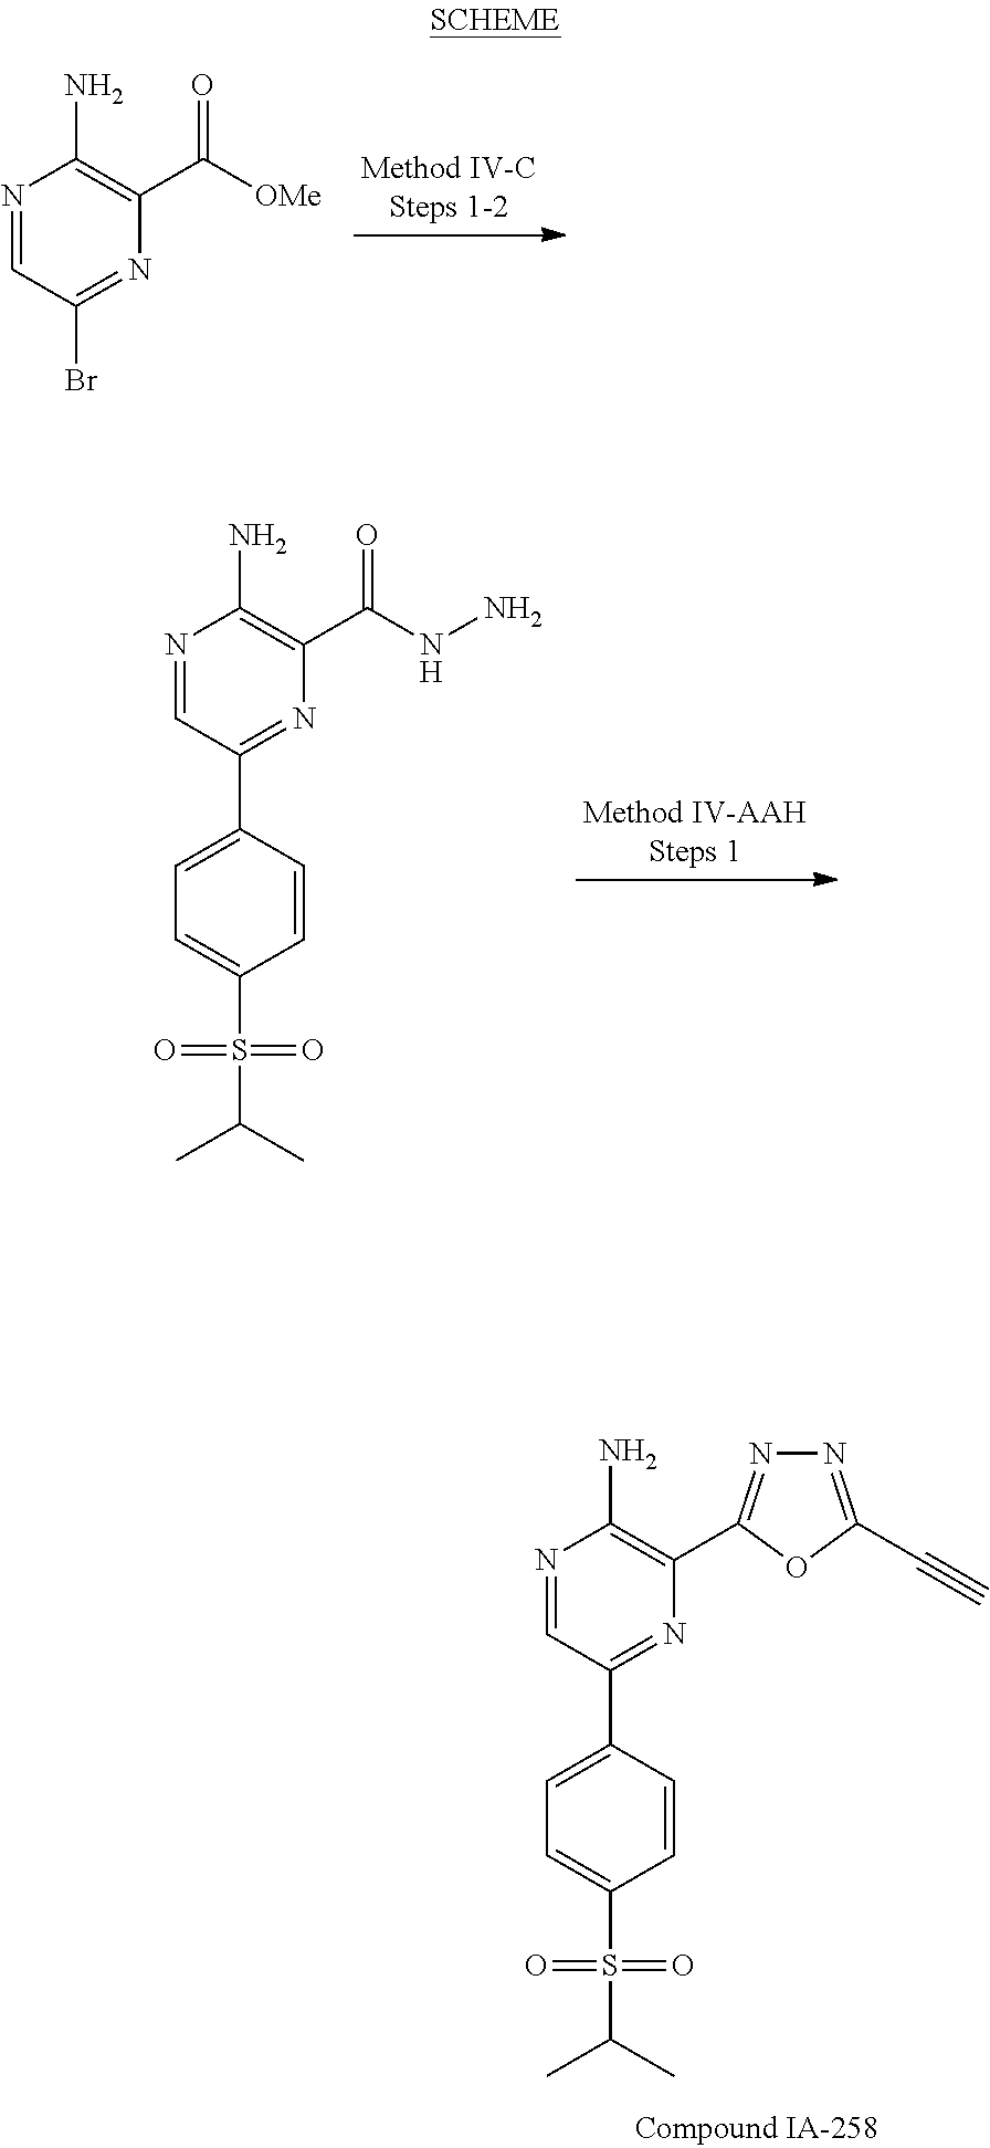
N1=CC(Br)=NC(C([OMe])=O)=C1N.N1=CC(C2=CC=C(S(=O)(=O)C(C)C)C=C2)=NC(C(NN)=O)=C1N.N1=CC(C2=CC=C(S(=O)(=O)C(C)C)C=C2)=NC(C2=NN=C(C#C)O2)=C1N
